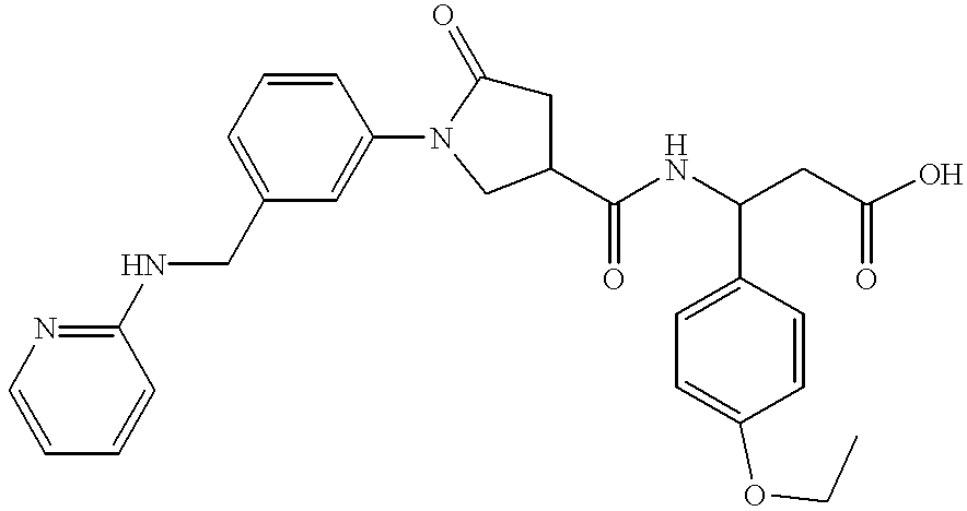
N(CC1=CC=CC(N2C(=O)CC(C(NC(CC(O)=O)C3=CC=C(OCC)C=C3)=O)C2)=C1)C1=NC=CC=C1
